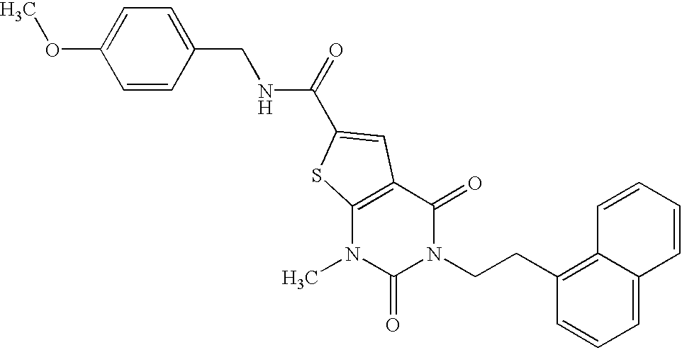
C1=CC(CNC(=O)C2=CC3=C(N(C)C(=O)N(CCC4=C5C(=CC=C4)C=CC=C5)C3=O)S2)=CC=C1OC
